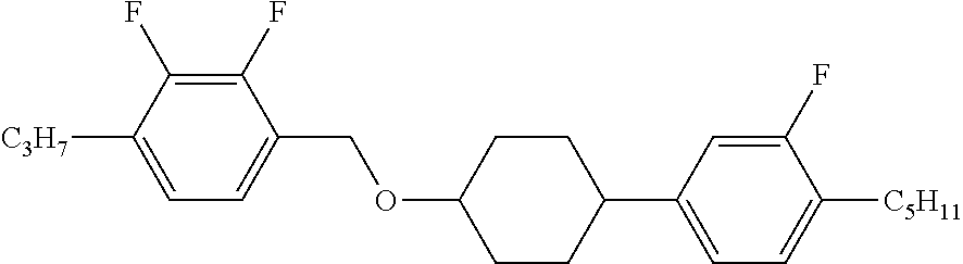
C1(F)=C(F)C([C3H7])=CC=C1COC1CCC(C2=CC=C([C5H11])C(F)=C2)CC1
